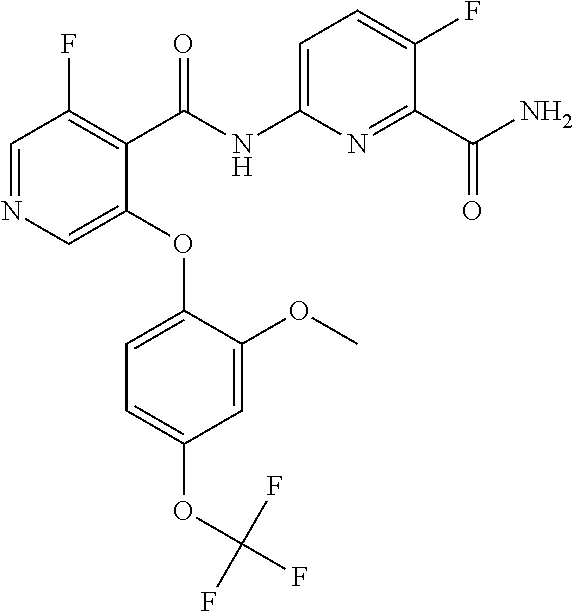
C1=NC=C(OC2=CC=C(OC(F)(F)F)C=C2OC)C(C(NC2=CC=C(F)C(C(N)=O)=N2)=O)=C1F
